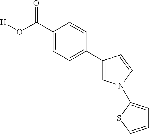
C1(C(O[H])=O)=CC=C(C2=CN(C3=CC=CS3)C=C2)C=C1
